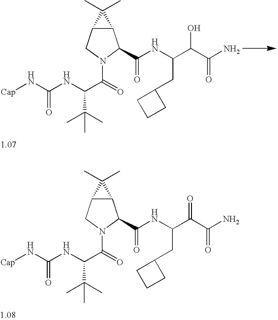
C(C(=O)N1C(C(NC(C(C(N)=O)O)CC2CCC2)=O)C2C(C1)C2(C)C)(NC(N[Cap])=O)C(C)(C)C.C(C(=O)N1C(C(NC(C(C(N)=O)=O)CC2CCC2)=O)C2C(C1)C2(C)C)(NC(N[Cap])=O)C(C)(C)C
